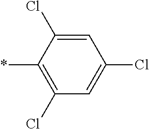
C1(Cl)=C(*)C(Cl)=CC(Cl)=C1
